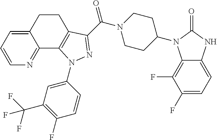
C1=CC=C2C(=N1)C1=C(CC2)C(C(N2CCC(N3C4=C(F)C(F)=CC=C4NC3=O)CC2)=O)=NN1C1=CC(C(F)(F)F)=C(F)C=C1
